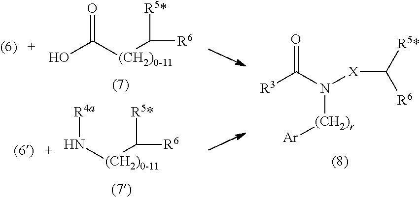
OC([(CH2)0-11]C([R6])[R5*])=O.N([(CH2)0-11]C([R6])[R5*])[R4a].[R3]C(N([X]C([R5*])[R6])[(CH2)r][Ar])=O
